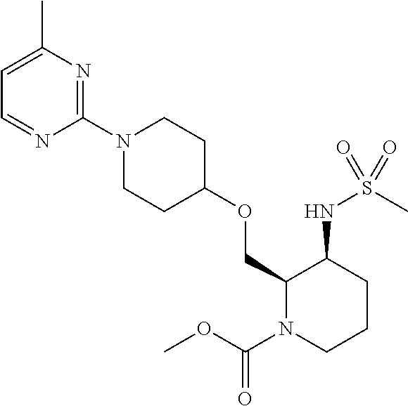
C1(COC2CCN(C3=NC(C)=CC=N3)CC2)N(C(OC)=O)CCCC1NS(C)(=O)=O
